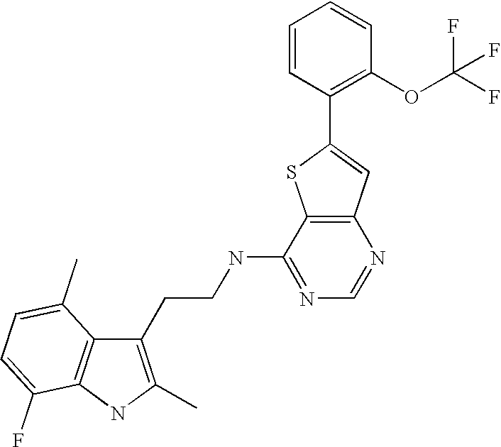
C1(CCNC2=NC=NC3=C2SC(C2=C(OC(F)(F)F)C=CC=C2)=C3)=C(C)NC2=C1C(C)=CC=C2F
